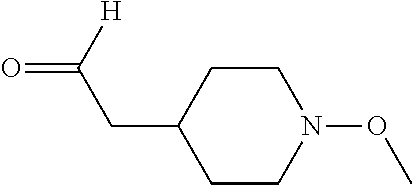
C1C(CC([H])=O)CCN(OC)C1
